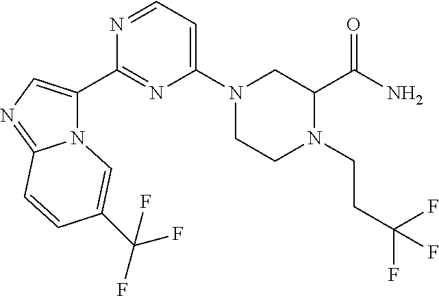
N12C(C3=NC(N4CCN(CCC(F)(F)F)C(C(=O)N)C4)=CC=N3)=CN=C1C=CC(C(F)(F)F)=C2
